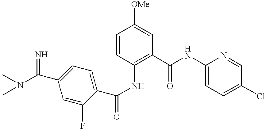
C1(NC(C2=CC=C(C(=N)N(C)C)C=C2F)=O)=C(C(NC2=CC=C(Cl)C=N2)=O)C=C([OMe])C=C1
